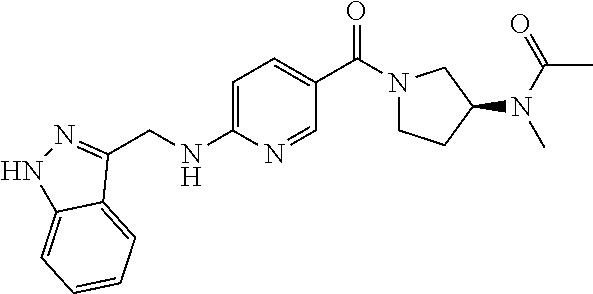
C1=C(NCC2=NNC3=CC=CC=C23)N=CC(C(N2CCC(N(C(C)=O)C)C2)=O)=C1
